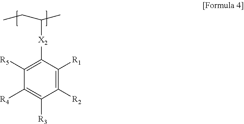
C1([R2])=C([R1])C([X2]C(CC)C)=C([R5])C([R4])=C1[R3]
